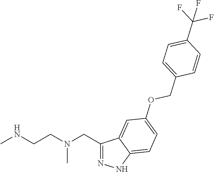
C1(CN(CCNC)C)=NNC2=CC=C(OCC3=CC=C(C(F)(F)F)C=C3)C=C12
